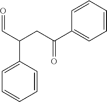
C(C(CC(C1=CC=CC=C1)=O)C1=CC=CC=C1)=O
